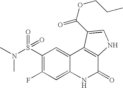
C1(S(=O)(=O)N(C)C)=C(F)C=C2C(=C1)C1=C(C(=O)N2)NC=C1C(=O)OCCC
